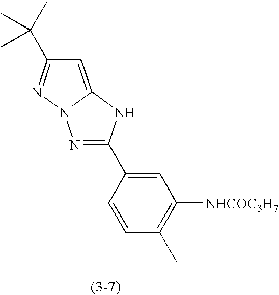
N1=C(C2=CC([NHCOC3H7])=C(C)C=C2)NC2=CC(C(C)(C)C)=NN12
